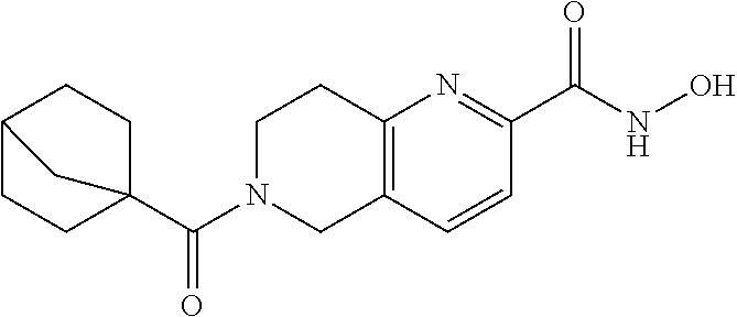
C12=C(C=CC(C(NO)=O)=N1)CN(C(C13CCC(CC1)C3)=O)CC2
